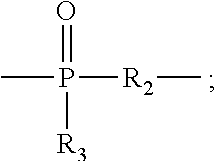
CP([R2]C)(=O)[R3]
